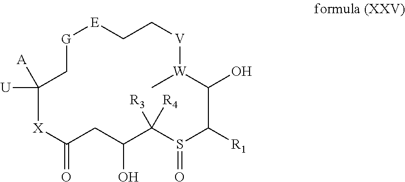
C1C[E][G]CC([U])([A])[X]C(=O)CC(O)C([R3])([R4])S(=O)C([R1])C(O)[W](C)[V]1
